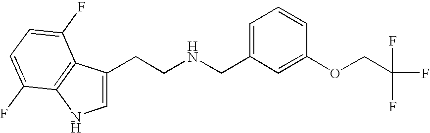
C1=C(CCNCC2=CC=CC(OCC(F)(F)F)=C2)C2=C(N1)C(F)=CC=C2F
